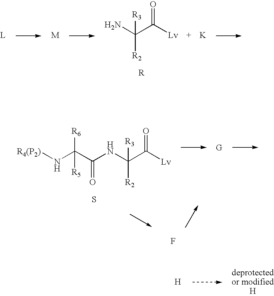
NC(C([Lv])=O)([R2])[R3].[K].N(C(C([Lv])=O)([R2])[R3])C(=O)C([R6])(N[R4(P2)])[R5].S.F.[H]
